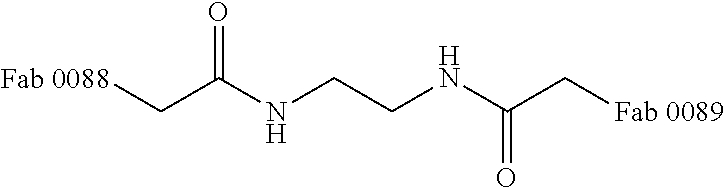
C(NCCNC(C[Fab 0089])=O)(C[Fab 0088])=O
